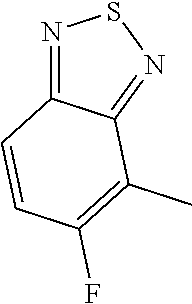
N1=C2C(=NS1)C(C)=C(F)C=C2
